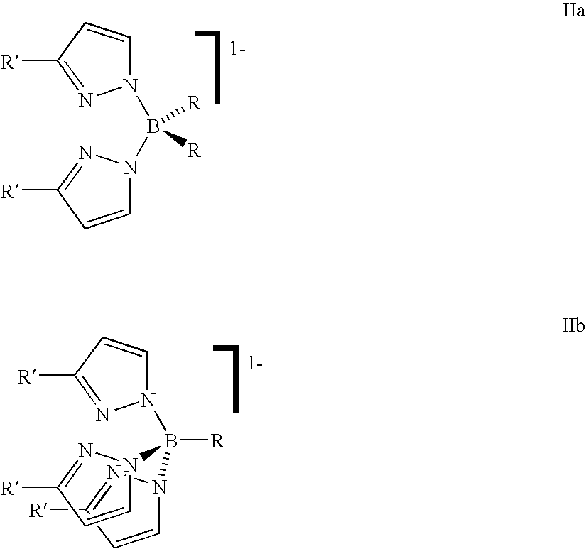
N1(B(N2C=CC([R])=N2)([R])[R])C=CC([R])=N1.C1([R])=NN(B(N2C=CC([R])=N2)([R])N2C=CC([R])=N2)C=C1
